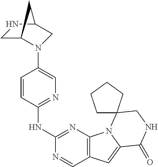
C12=C(C=C3N1C1(CNC3=O)CCCC1)C=NC(NC1=NC=C(N3C4CNC(C3)C4)C=C1)=N2
